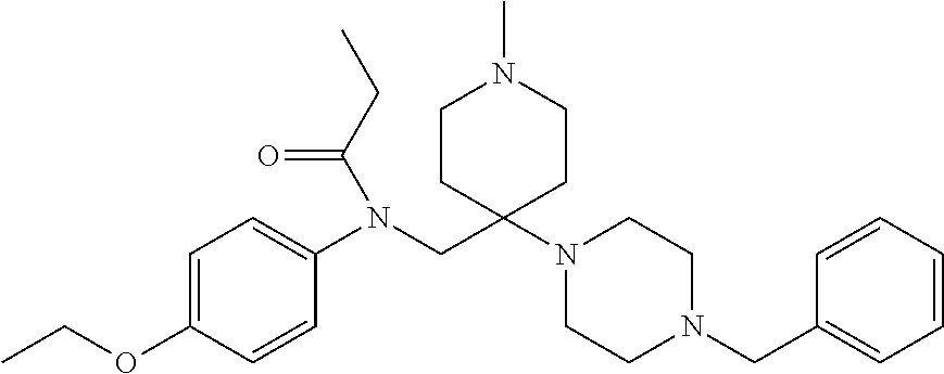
C1(N(CC2(N3CCN(CC4=CC=CC=C4)CC3)CCN(C)CC2)C(=O)CC)=CC=C(OCC)C=C1
